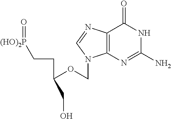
O(CN1C2=C(N=C1)C(=O)NC(N)=N2)C(CC[(HO)2P]=O)CO
